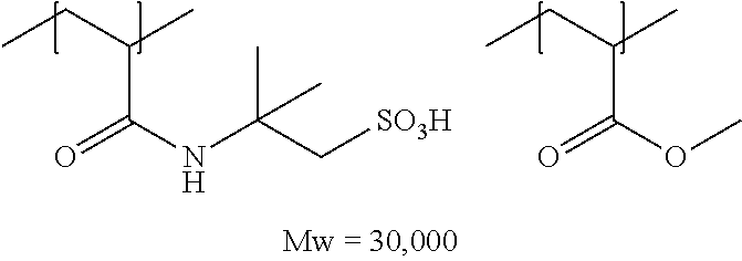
C(C(NC(C[SO3H])(C)C)=O)(CC)C.C(C(OC)=O)(CC)C
